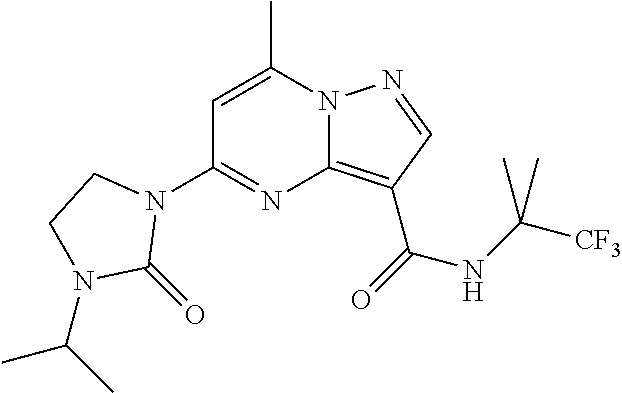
C1=C(C)N2C(=C(C(=O)NC([CF3])(C)C)C=N2)N=C1N1CCN(C(C)C)C1=O
